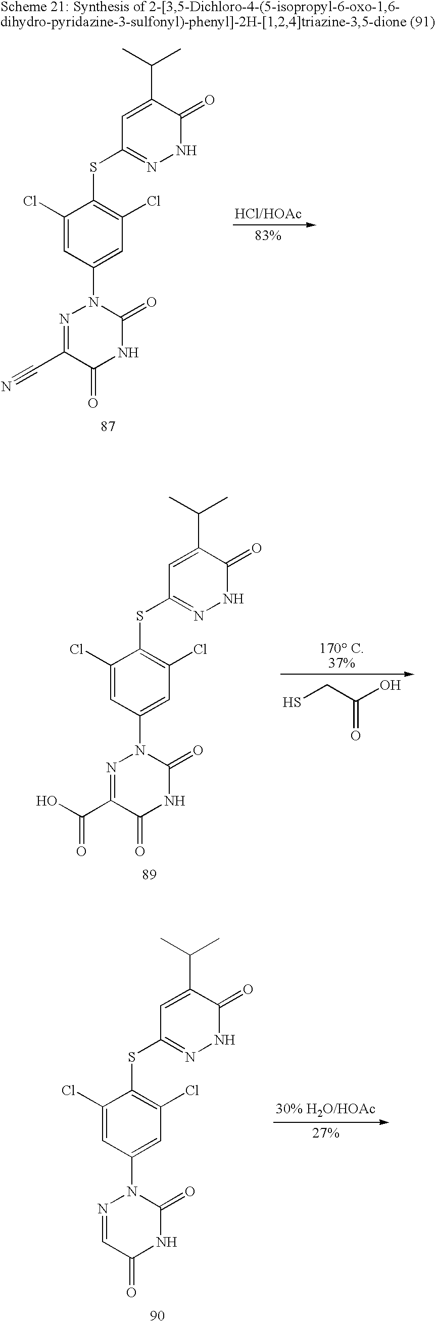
C1=C(C(C)C)C(=O)NN=C1SC1=C(Cl)C=C(N2N=C(C(O)=O)C(=O)NC2=O)C=C1Cl.SCC(O)=O.C1=C(C(C)C)C(=O)NN=C1SC1=C(Cl)C=C(N2N=CC(=O)NC2=O)C=C1Cl.C1=C(C(C)C)C(=O)NN=C1SC1=C(Cl)C=C(N2N=C(C#N)C(=O)NC2=O)C=C1Cl
